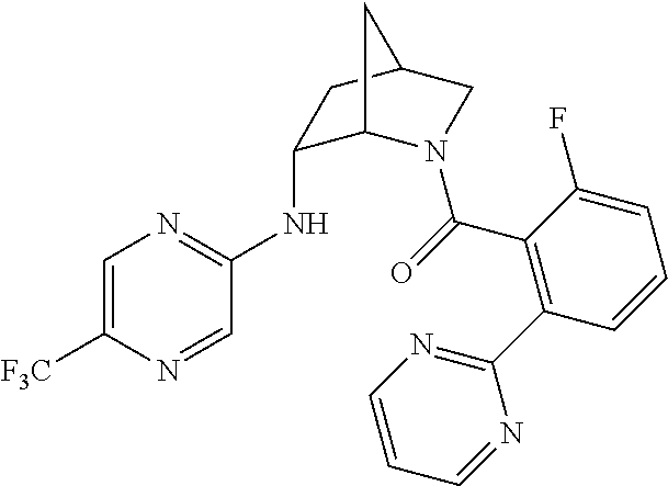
C1=C([F3C])N=CC(NC2C3N(C(=O)C4=C(C5=NC=CC=N5)C=CC=C4F)CC(C2)C3)=N1
